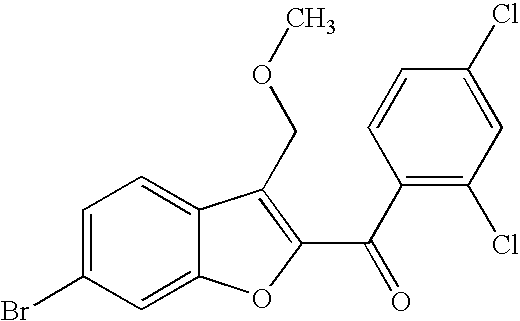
C1=C(Br)C=C2C(=C1)C(COC)=C(C(C1=C(Cl)C=C(Cl)C=C1)=O)O2
